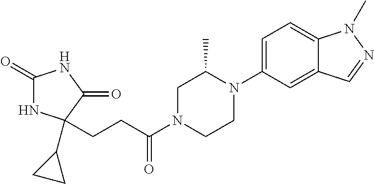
C1(=O)NC(C2CC2)(CCC(N2CCN(C3=CC=C4C(=C3)C=NN4C)C(C)C2)=O)C(=O)N1
